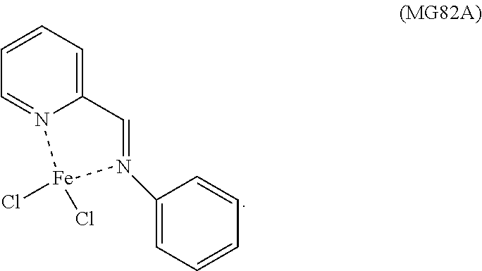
C1=CC=C2N(=C1)[Fe](Cl)(Cl)N(C1=CC=CC=C1)=C2
